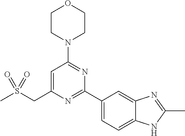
C1=C(CS(C)(=O)=O)N=C(C2=CC=C3C(=C2)N=C(C)N3)N=C1N1CCOCC1
